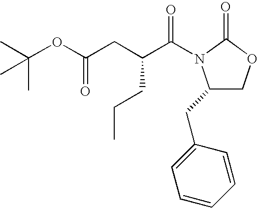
C1OC(=O)N(C(C(CC(OC(C)(C)C)=O)CCC)=O)C1CC1=CC=CC=C1
